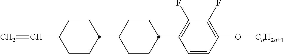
C1CC(C2=C(F)C(F)=C(O[CnH2n+1])C=C2)CCC1C1CCC(C=C)CC1
